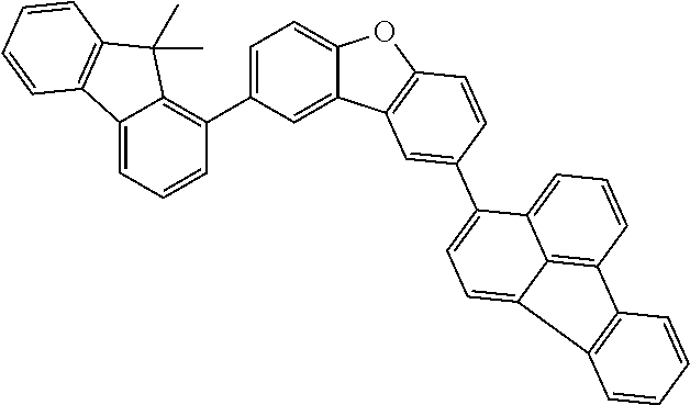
C12=CC=C(C3=C4C(=CC=C3)C3=C(C4(C)C)C=CC=C3)C=C1C1=C(O2)C=CC(C2=CC=C3C4=C(C=CC=C24)C2=C3C=CC=C2)=C1
